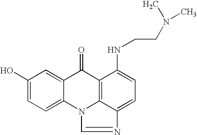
C1=C2C(=CC=C1O)N1C3=C(C2=O)C(NCCN(C)C)=CC=C3N=C1
